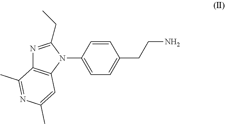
N1(C2=CC=C(CCN)C=C2)C(CC)=NC2=C1C=C(C)N=C2C
